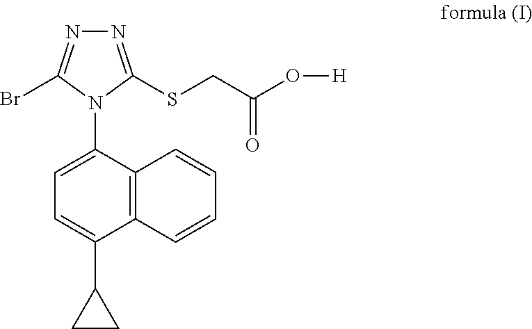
C12=C(C(N3C(SCC(O[H])=O)=NN=C3Br)=CC=C1C1CC1)C=CC=C2
